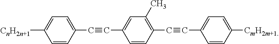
C1=C([CnH2n+1])C=CC(C#CC2=CC(C)=C(C#CC3=CC=C([CmH2m+1])C=C3)C=C2)=C1
